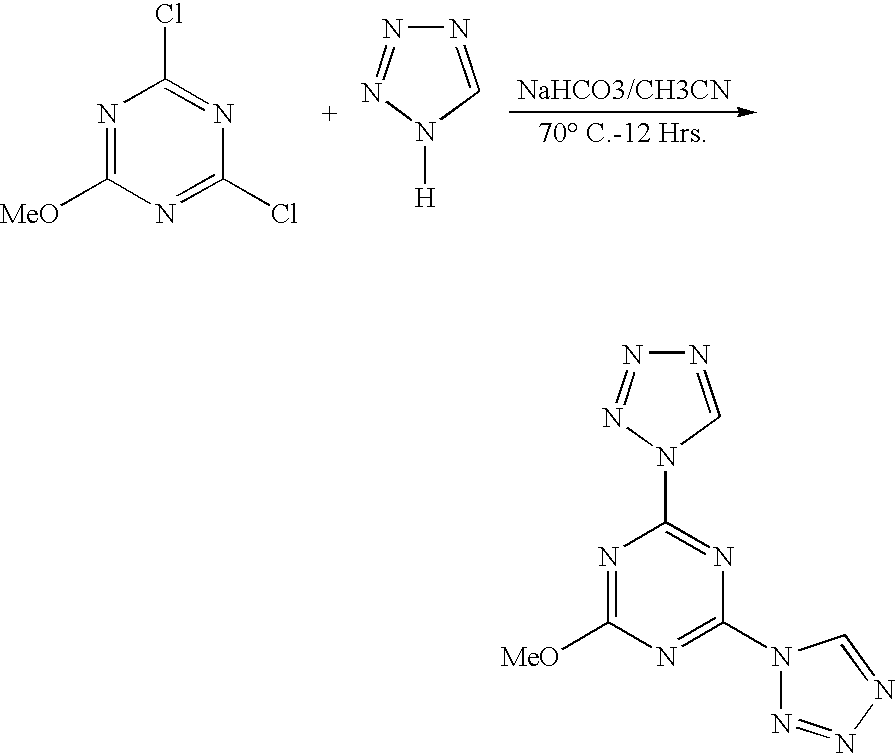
N1=C([MeO])N=C(Cl)N=C1Cl.N1=CN([H])N=N1.N1=C([MeO])N=C(N2N=NN=C2)N=C1N1N=NN=C1
